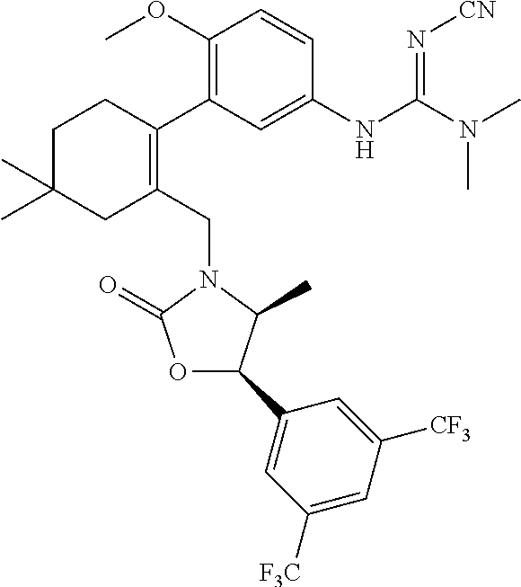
C1C(C)(C)CC(CN2C(=O)OC(C3=CC([F3C])=CC([CF3])=C3)C2C)=C(C2=C(OC)C=CC(NC(N(C)C)=N[CN])=C2)C1
